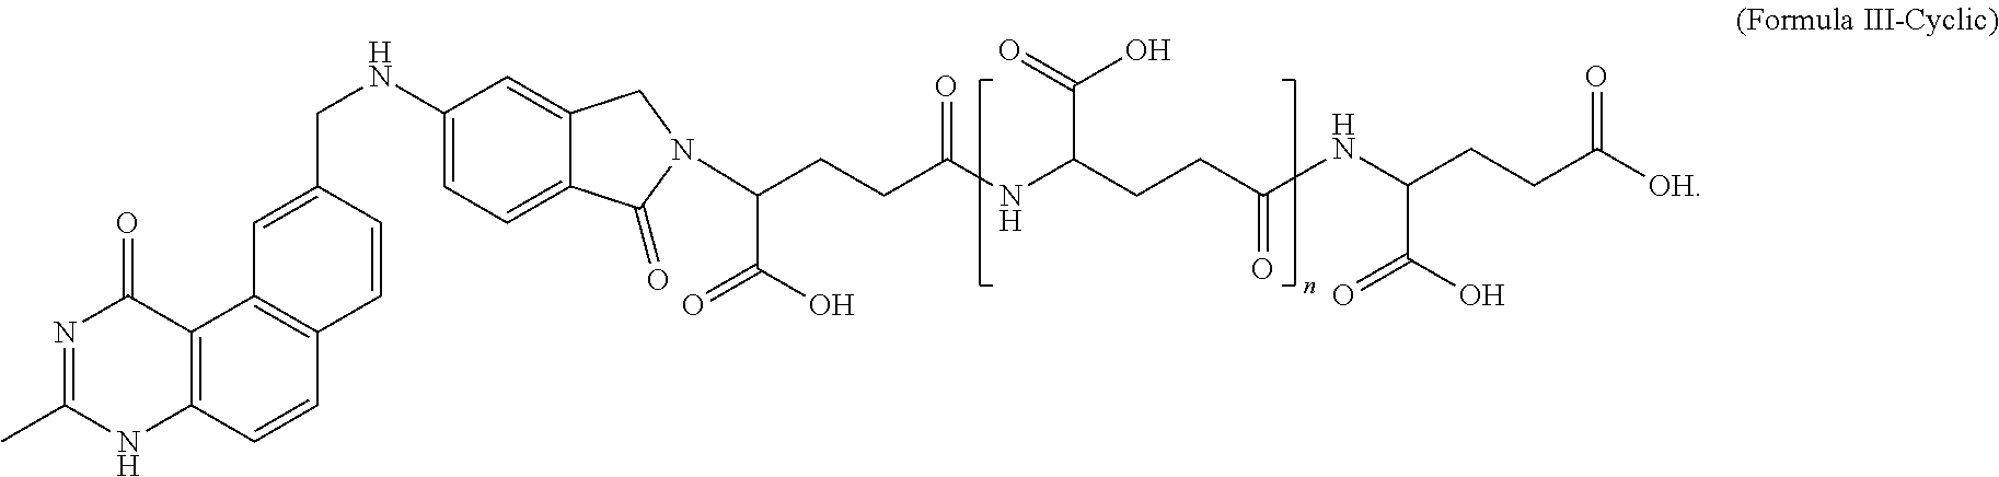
C12=C(C=CC3=C1C=C(CNC1=CC=C4C(=C1)CN(C(CCC(NC(CCC(NC(CCC([OH])=O)C(O)=O)=O)C(=O)O)=O)C(O)=O)C4=O)C=C3)NC(C)=NC2=O
